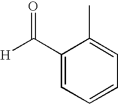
C1(C([H])=O)=CC=CC=C1C
